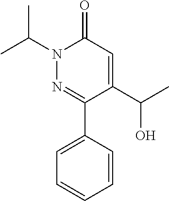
N1(C(C)C)N=C(C2=CC=CC=C2)C(C(C)O)=CC1=O
